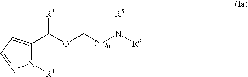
N1([R4])C(C(OCCN([R5])[R6])[R3])=CC=N1
